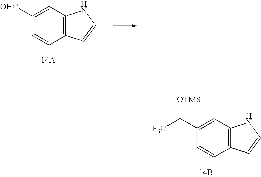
C1([OHC])=CC2=C(C=C1)C=CN2.C1(C([F3C])[OTMS])=CC2=C(C=C1)C=CN2.[14B]
